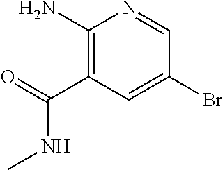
C1(N)=C(C(=O)NC)C=C(Br)C=N1
